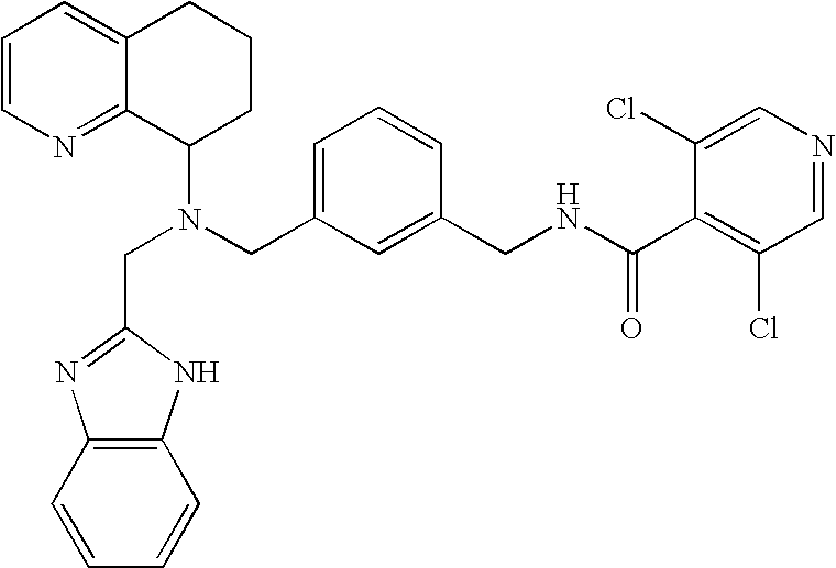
N(CC1=CC=CC(CNC(C2=C(Cl)C=NC=C2Cl)=O)=C1)(C1CCCC2=CC=CN=C12)CC1=NC2=C(C=CC=C2)N1
